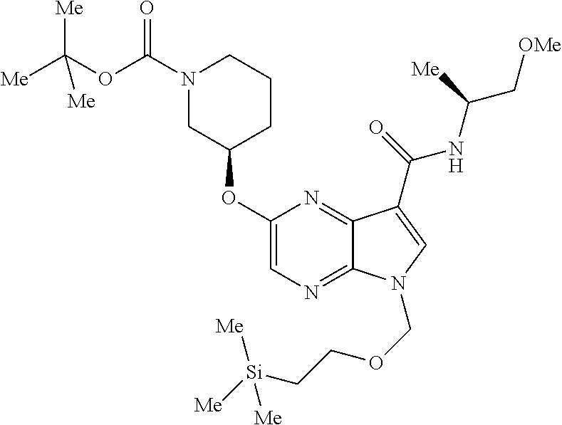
C1(OC2CCCN(C(=O)OC([Me])([Me])[Me])C2)=CN=C2C(=N1)C(C(=O)NC(C[OMe])[Me])=CN2COCC[Si]([Me])([Me])[Me]
